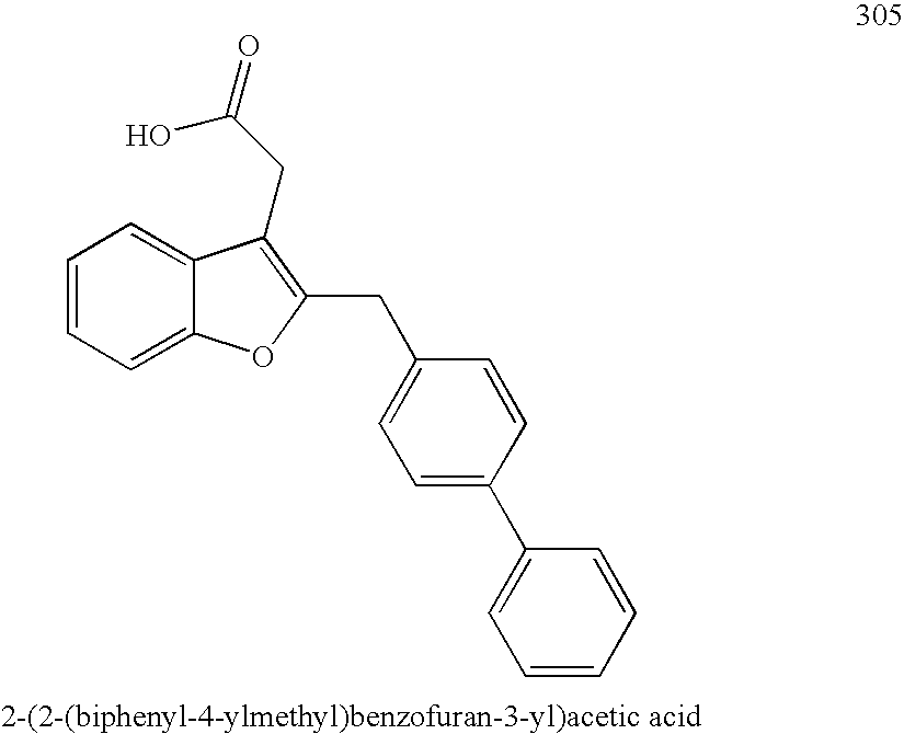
C1=CC=C2C(=C1)C(CC(=O)O)=C(CC1=CC=C(C3=CC=CC=C3)C=C1)O2
